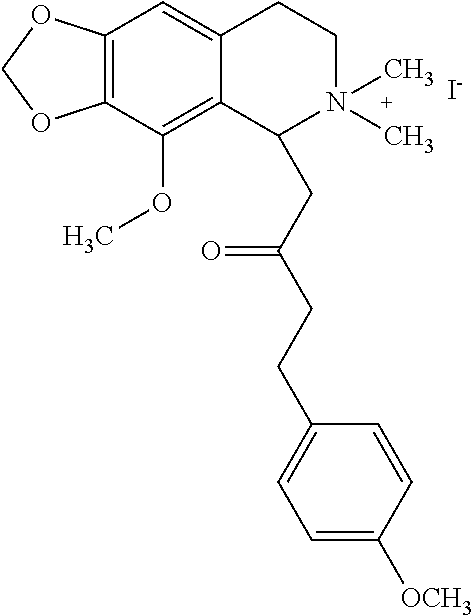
[I-].C12=C(C(OC)=C3C(=C1)CCN(C)(C)C3CC(CCC1=CC=C([OCH3])C=C1)=O)OCO2
